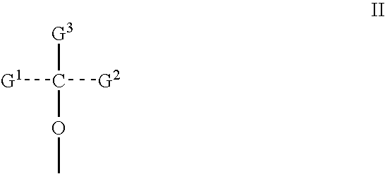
[G3]C(OC)([G1])[G2]
